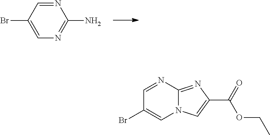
NC1=NC=C(Br)C=N1.C1=NC2=NC(C(=O)OCC)=CN2C=C1Br
